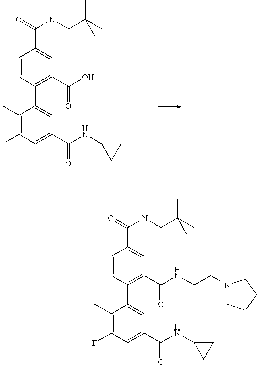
C1(C)=C(F)C=C(C(=O)NC2CC2)C=C1C1=C(C(=O)O)C=C(C(=O)NCC(C)(C)C)C=C1.C1(C)=C(F)C=C(C(=O)NC2CC2)C=C1C1=C(C(=O)NCCN2CCCC2)C=C(C(=O)NCC(C)(C)C)C=C1
